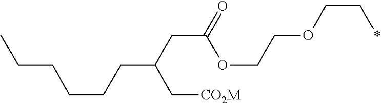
C(C(C[CO2M])CCCCCC)C(=O)OCCOCC*
